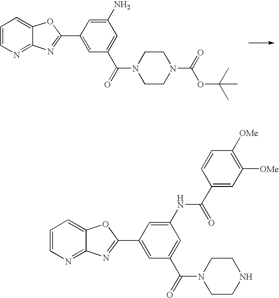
C1=CN=C2C(=C1)OC(C1=CC(C(=O)N3CCN(C(=O)OC(C)(C)C)CC3)=CC(N)=C1)=N2.C1=CN=C2C(=C1)OC(C1=CC(C(=O)N3CCNCC3)=CC(NC(=O)C3=CC([OMe])=C([OMe])C=C3)=C1)=N2
